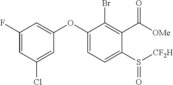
C1(F)=CC(Cl)=CC(OC2=CC=C(S(=O)[CF2H])C(C([OMe])=O)=C2Br)=C1
